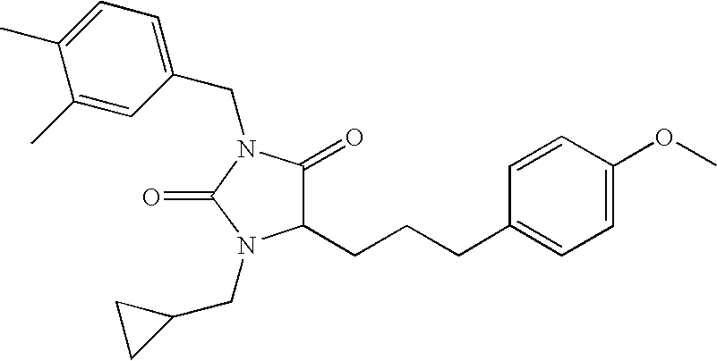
C1(CN2C(=O)N(CC3CC3)C(CCCC3=CC=C(OC)C=C3)C2=O)=CC=C(C)C(C)=C1
